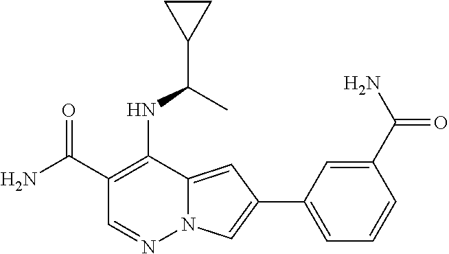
C1(C(N)=O)=C(NC(C2CC2)C)C2=CC(C3=CC=CC(C(N)=O)=C3)=CN2N=C1
